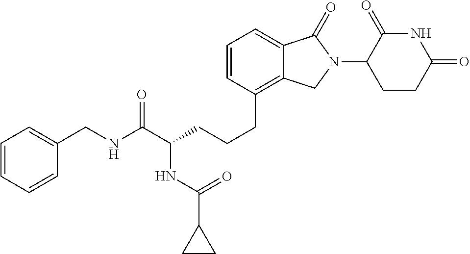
C(CC1=C2C(=CC=C1)C(=O)N(C1C(=O)NC(=O)CC1)C2)CC(C(NCC1=CC=CC=C1)=O)NC(C1CC1)=O
